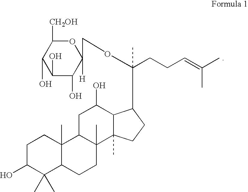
C1C(O)C(C)(C)C2C(C)(C1)C1C(C)(CC2)C2(C)C(C(O)C1)C(C(OCC1([H])OC([CH2OH])C(O)C(O)C1O)(CCC=C(C)C)C)CC2
